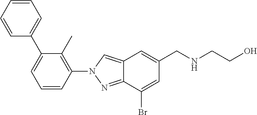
C1=CC=CC(C2=CC=CC(N3N=C4C(=C3)C=C(CNCCO)C=C4Br)=C2C)=C1
